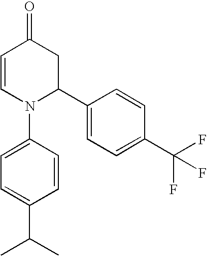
C1=CN(C2=CC=C(C(C)C)C=C2)C(C2=CC=C(C(F)(F)F)C=C2)CC1=O
